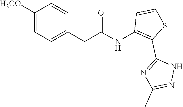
C1=CC(CC(NC2=C(C3=NC(C)=NN3)SC=C2)=O)=CC=C1[H3CO]
